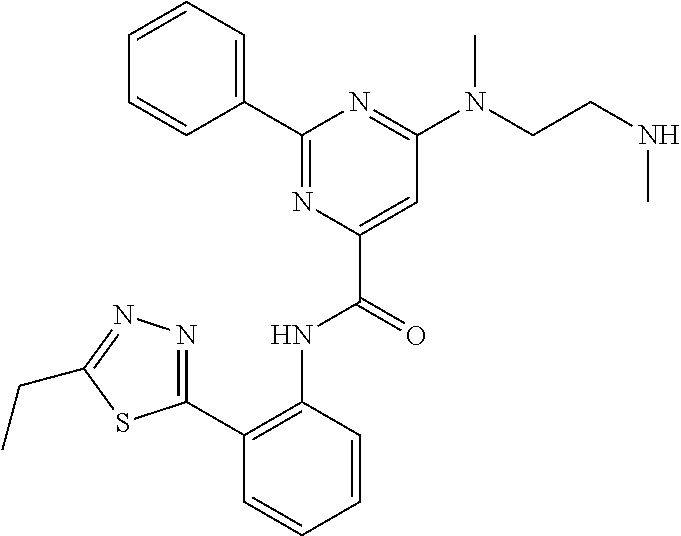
C1=CC=CC(C2=NC(C(=O)NC3=C(C4=NN=C(CC)S4)C=CC=C3)=CC(N(CCNC)C)=N2)=C1
